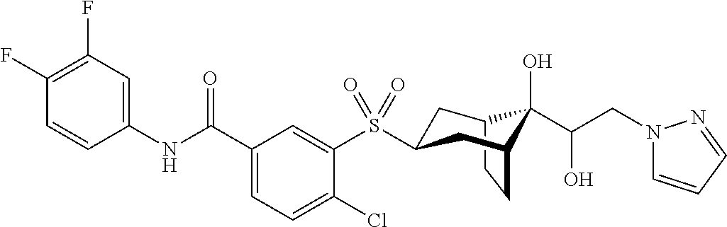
C1(F)=C(F)C=C(NC(C2=CC=C(Cl)C(S(=O)(=O)C3CC4C(C(CN5C=CC=N5)O)(O)C(CC4)C3)=C2)=O)C=C1
